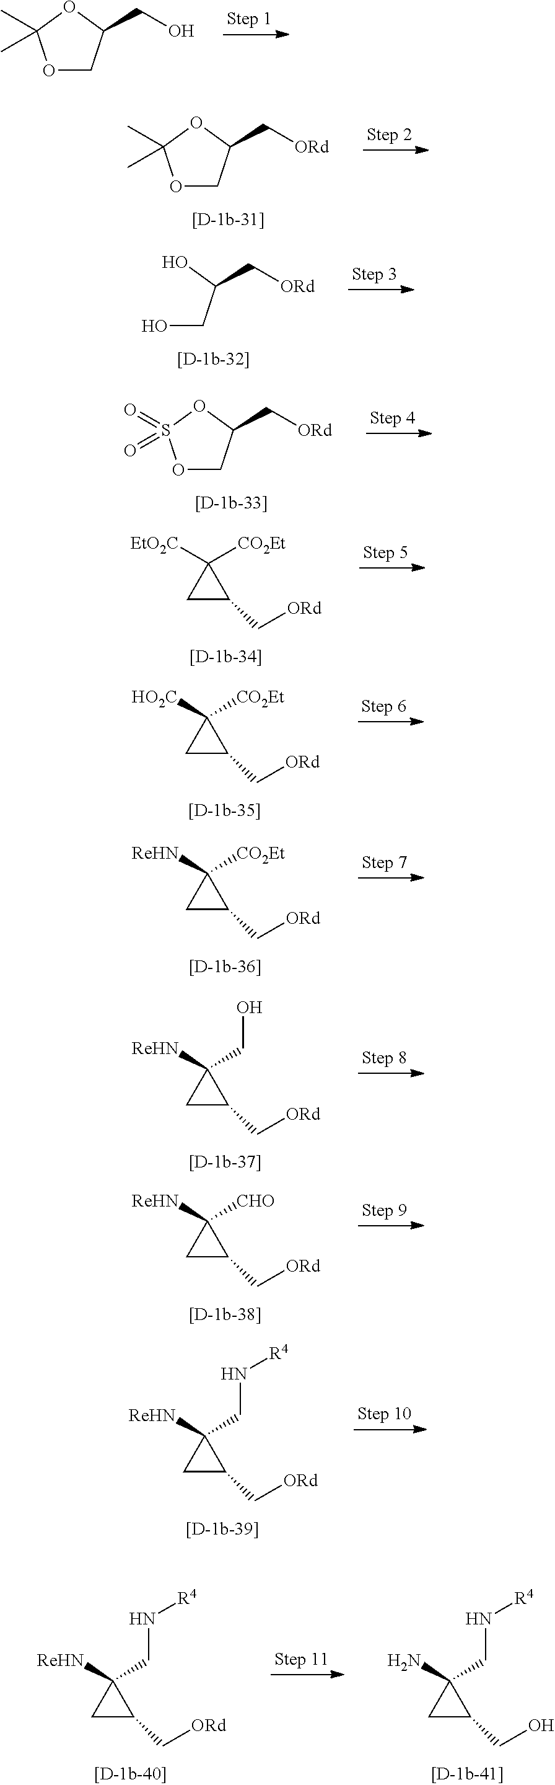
O1CC(CO)OC1(C)C.O1CC(C[ORd])OC1(C)C.OCC(O)C[ORd].O1CC(C[ORd])OS1(=O)=O.C1C(C[ORd])C1([CO2Et])[EtO2C].C1C(C[ORd])C1([CO2Et])[HO2C].C1C(C[ORd])C1([CO2Et])[ReHN].C1C(C[ORd])C1(CO)[ReHN].C1C(C[ORd])C1([CHO])[ReHN].C1C(C[ORd])C1([ReHN])CN[R4].C1C(C[ORd])C1([ReHN])CN[R4].C1C(CO)C1(N)CN[R4]
